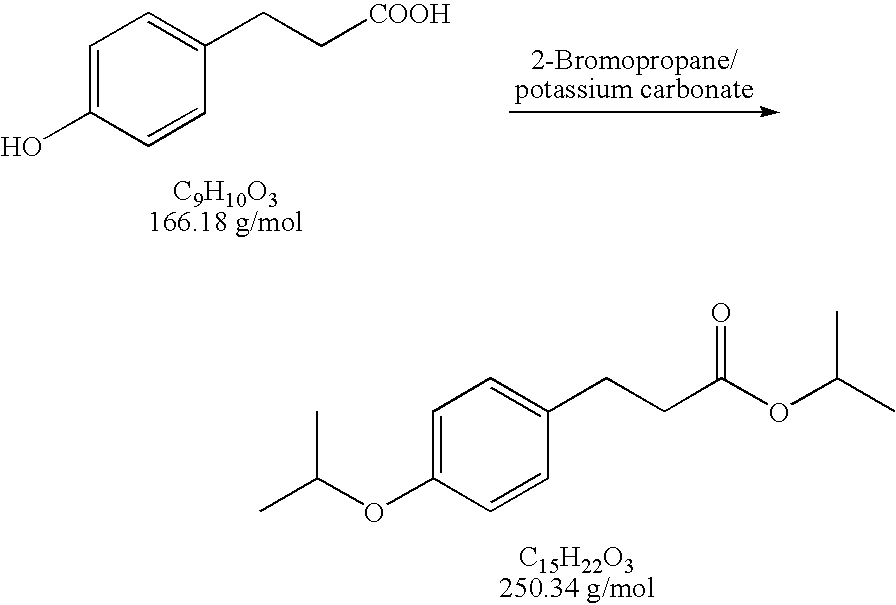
C1=C(O)C=CC(CC[COOH])=C1.C1=C(OC(C)C)C=CC(CCC(OC(C)C)=O)=C1
